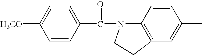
C1=CC(C(=O)N2C3=C(C=C(C)C=C3)CC2)=CC=C1[H3CO]
